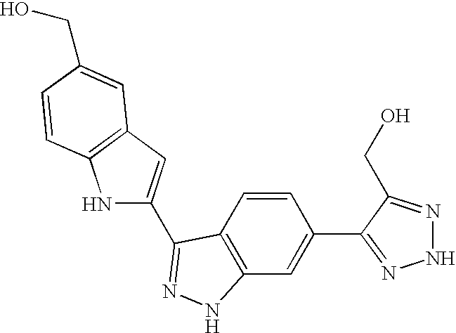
C1=CC2=C(C=C1C1=NNN=C1CO)NN=C2C1=CC2=C(N1)C=CC(CO)=C2
